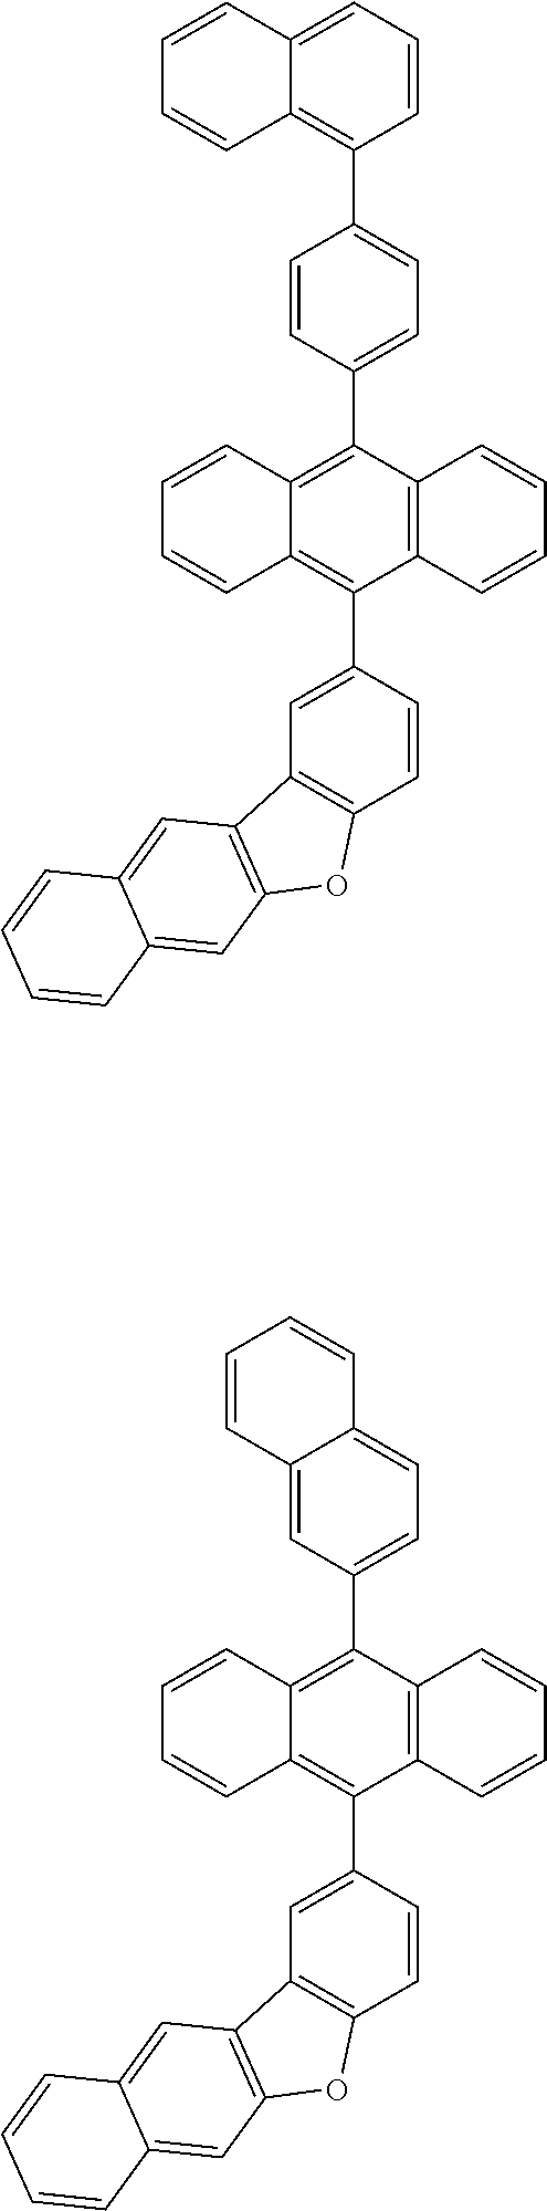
C1=CC(C2=C3C(=C(C4=CC5=C(C=C4)OC4=C5C=C5C(=C4)C=CC=C5)C4=C2C=CC=C4)C=CC=C3)=CC=C1C1=C2C(=CC=C1)C=CC=C2.C12=CC(C3=C4C(=C(C5=CC6=C(C=C5)OC5=C6C=C6C(=C5)C=CC=C6)C5=C3C=CC=C5)C=CC=C4)=CC=C1C=CC=C2
